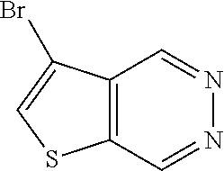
C12=C(C=NN=C1)SC=C2Br
